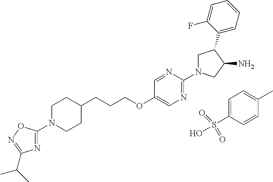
C1=C(S(O)(=O)=O)C=CC(C)=C1.N1=C(N2CC(C3=CC=CC=C3F)C(N)C2)N=CC(OCCCC2CCN(C3=NC(C(C)C)=NO3)CC2)=C1
